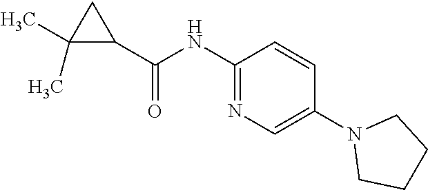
C1(C)(C)C(C(=O)NC2=NC=C(N3CCCC3)C=C2)C1
